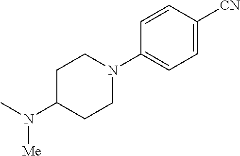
N(C1CCN(C2=CC=C([CN])C=C2)CC1)(C)[Me]
